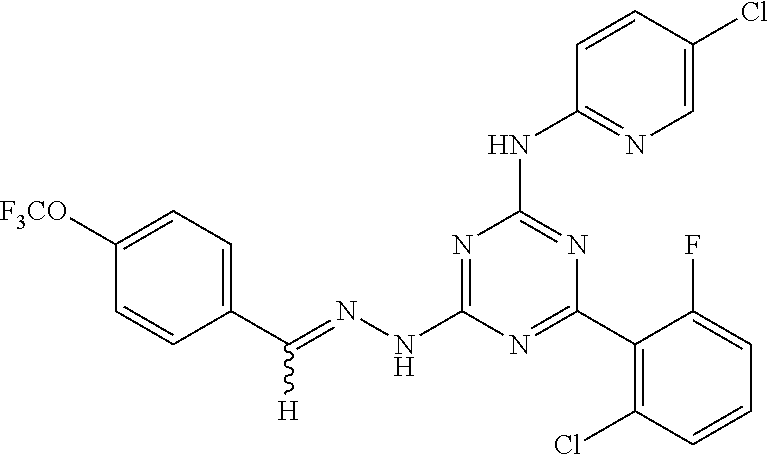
C1(C(=NNC2=NC(NC3=NC=C(Cl)C=C3)=NC(C3=C(Cl)C=CC=C3F)=N2)[H])=CC=C([F3CO])C=C1
